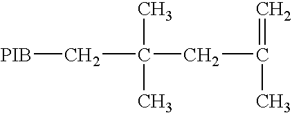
[PIB]CC(C)(C)CC(=C)C
